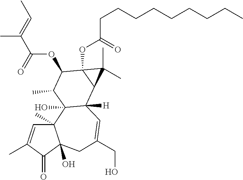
C12(C)C=C(C)C(=O)C1(O)CC(CO)=CC1([H])C2(O)C(C)C(OC(=O)C(C)=CC)C2(OC(=O)CCCCCCCCC)C1C2(C)C
